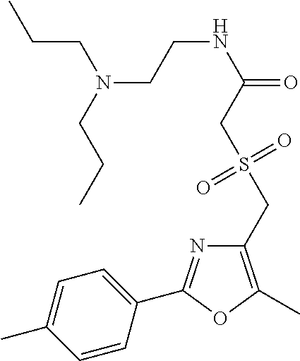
C1=C(C)C=CC(C2=NC(CS(CC(NCCN(CCC)CCC)=O)(=O)=O)=C(C)O2)=C1
